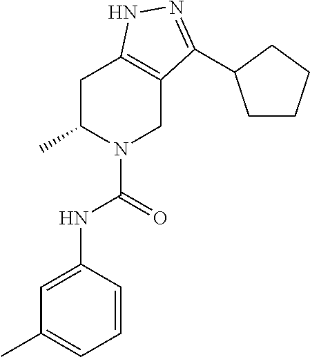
C1C(C)N(C(NC2=CC(C)=CC=C2)=O)CC2=C1NN=C2C1CCCC1
